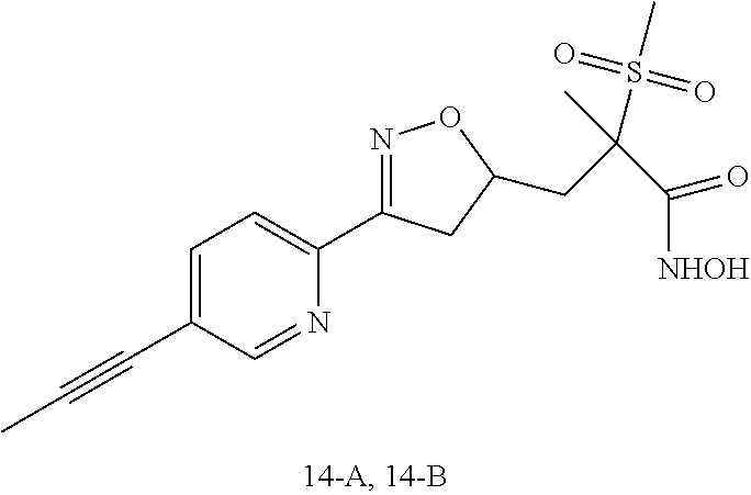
C1(C2=NOC(CC(S(=O)(=O)C)(C)C(=O)[NHOH])C2)=CC=C(C#CC)C=N1
